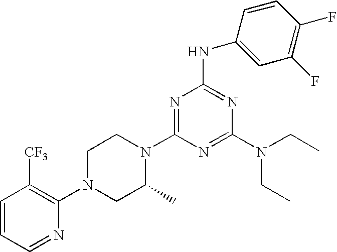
C1=CC=NC(N2CC(C)N(C3=NC(NC4=CC(F)=C(F)C=C4)=NC(N(CC)CC)=N3)CC2)=C1[CF3]
